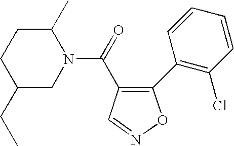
C(=O)(C1=C(C2=C(Cl)C=CC=C2)ON=C1)N1C(C)CCC(CC)C1
